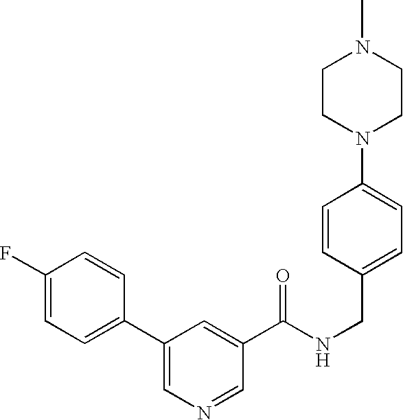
C1=C(F)C=CC(C2=CN=CC(C(NCC3=CC=C(N4CCN(C)CC4)C=C3)=O)=C2)=C1
